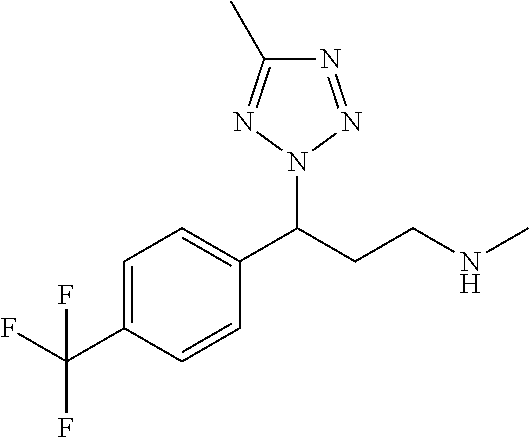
FC(C1=CC=C(C(CCNC)N2N=C(C)N=N2)C=C1)(F)F
